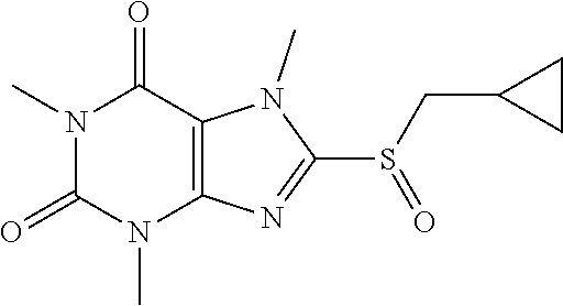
N1(C)C(=O)N(C)C2=C(C1=O)N(C)C(S(CC1CC1)=O)=N2
